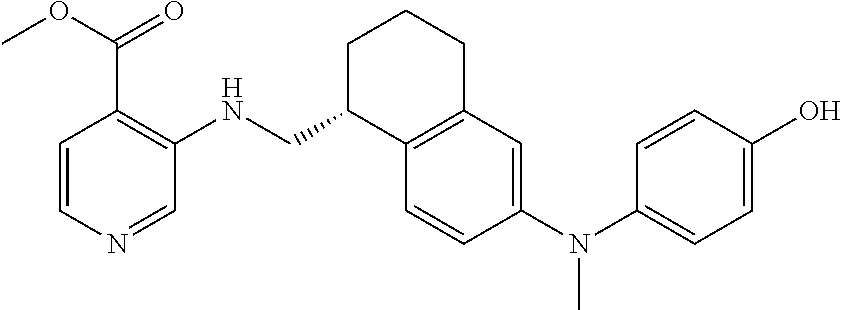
C1=CN=CC(NCC2C3=C(CCC2)C=C(N(C2=CC=C(O)C=C2)C)C=C3)=C1C(OC)=O
